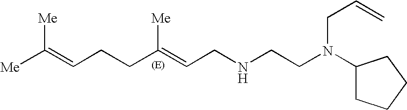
[Me]C(=CCCC(=CCNCCN(C1CCCC1)CC=C)[Me])[Me]
